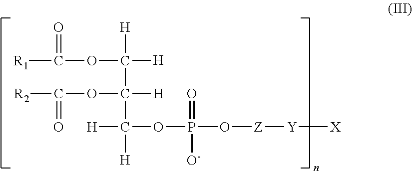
[R1]C(=O)OC([H])(C([H])(C([H])([H])OP(=O)([O-])O[Z][Y][X])OC([R2])=O)[H]
